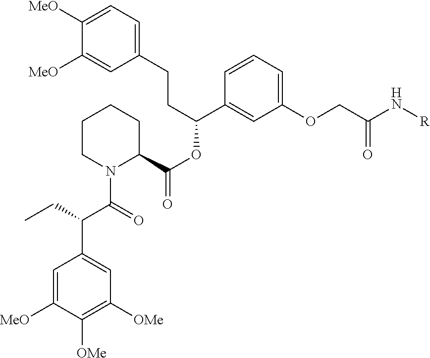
C1([MeO])=CC=C(CCC(C2=CC(OCC(=O)N[R])=CC=C2)OC(C2CCCCN2C(C(C2=CC([OMe])=C([OMe])C([MeO])=C2)CC)=O)=O)C=C1[MeO]
